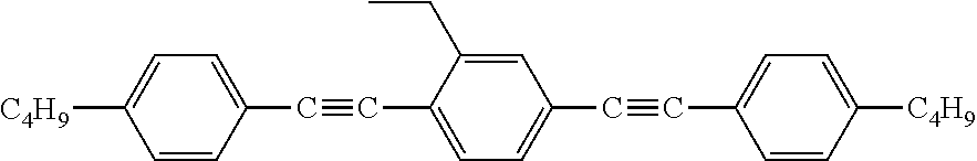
C1=CC(C#CC2=CC=C(C#CC3=CC=C([C4H9])C=C3)C=C2CC)=CC=C1[C4H9]
